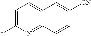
C1=C(*)N=C2C(=C1)C=C([CN])C=C2
